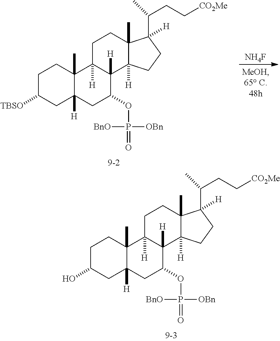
C1C([TBSO])CC2([H])C(C)(C1)C1([H])C([H])(C(OP(=O)([OBn])[BnO])C2)C2([H])C(C)(CC1)C(C(CC[CO2Me])C)([H])CC2.[NH4F].C1C(O)CC2([H])C(C)(C1)C1([H])C([H])(C(OP(=O)([OBn])[BnO])C2)C2([H])C(C)(CC1)C(C(CC[CO2Me])C)([H])CC2
